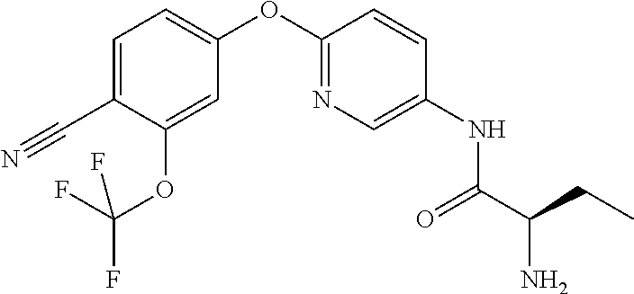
C1(C#N)=CC=C(OC2=NC=C(NC(C(CC)N)=O)C=C2)C=C1OC(F)(F)F
